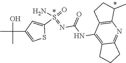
C1(NC(=O)N=S(=O)(C2=CC(C(C)(O)C)=CS2)N)=C2CCCC2=NC2=C1CCC2C
